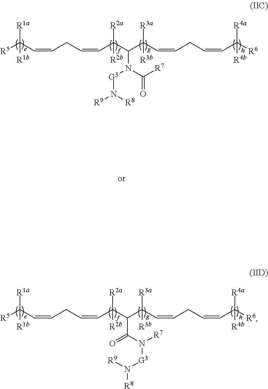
[R5]C(C=CCC=CC(C(C(C=CCC=CC([R6])([R4a])[R4b])([R3a])[R3b])N(C([R7])=O)[G3]N([R8])[R9])([R2a])[R2b])([R1a])[R1b].[R5]C(C=CCC=CC(C(C(C=CCC=CC([R6])([R4a])[R4b])([R3a])[R3b])C(N([R7])[G3]N([R9])[R8])=O)([R2a])[R2b])([R1a])[R1b]
